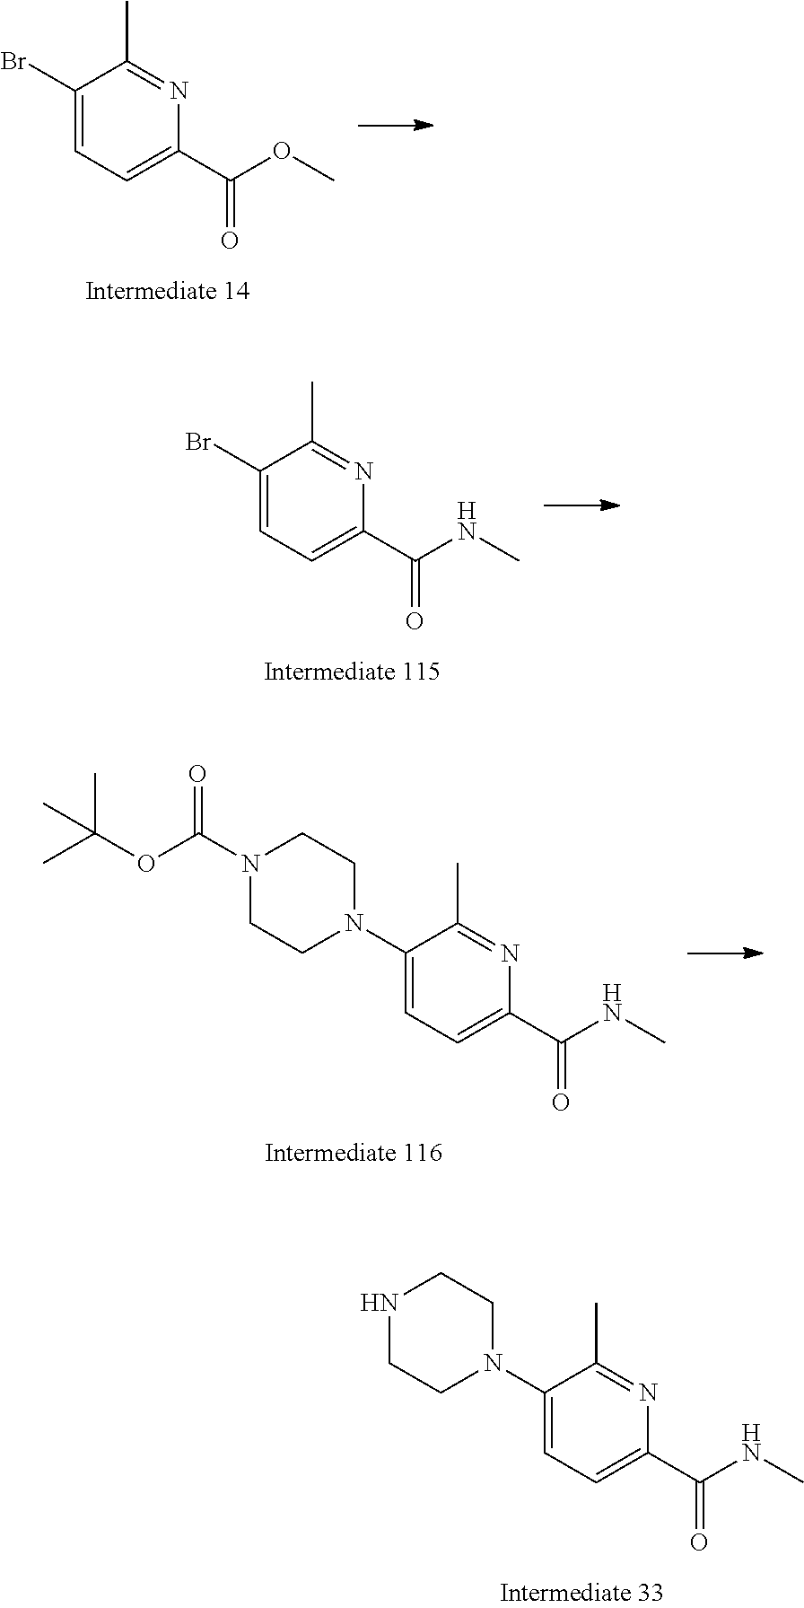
C1(Br)=CC=C(C(OC)=O)N=C1C.C1(Br)=CC=C(C(NC)=O)N=C1C.C1(N2CCN(C(OC(C)(C)C)=O)CC2)=CC=C(C(NC)=O)N=C1C.C1(N2CCNCC2)=CC=C(C(NC)=O)N=C1C
